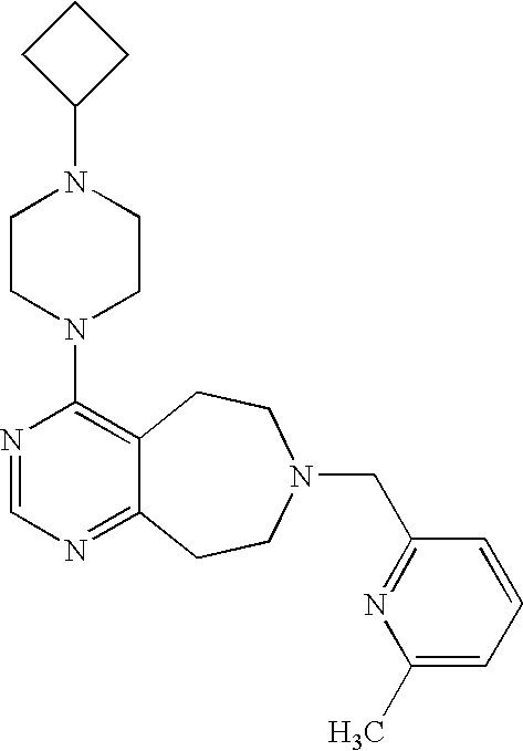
C1CC(N2CCN(C3=C4C(=NC=N3)CCN(CC3=NC(C)=CC=C3)CC4)CC2)C1
